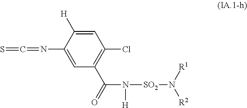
C1=C([H])C(N=C=S)=CC(C(=O)N([H])[SO2]N([R2])[R1])=C1Cl
